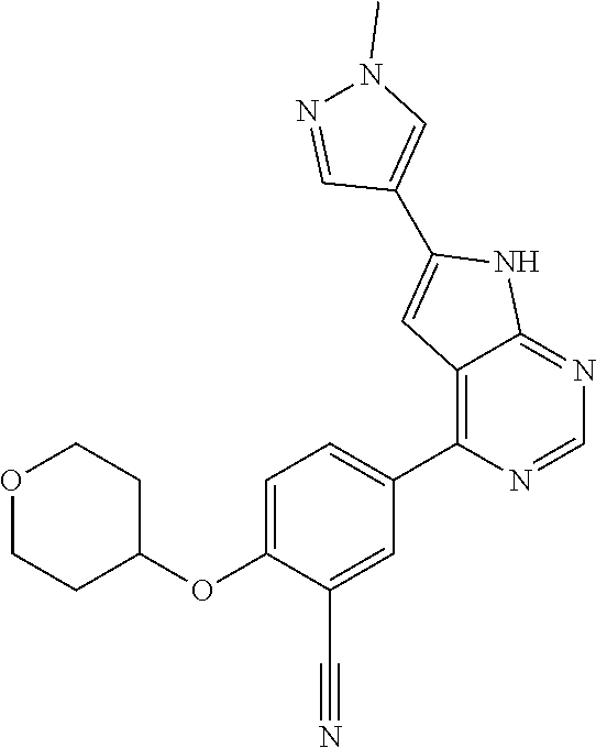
O1CCC(OC2=CC=C(C3=C4C(=NC=N3)NC(C3=CN(C)N=C3)=C4)C=C2C#N)CC1
